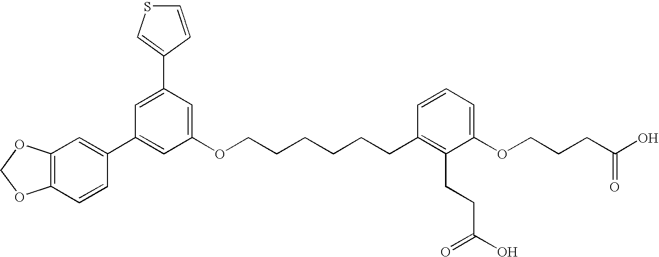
C1(C2=CC(C3=CC4=C(C=C3)OCO4)=CC(OCCCCCCC3=C(CCC(O)=O)C(OCCCC(O)=O)=CC=C3)=C2)=CSC=C1
